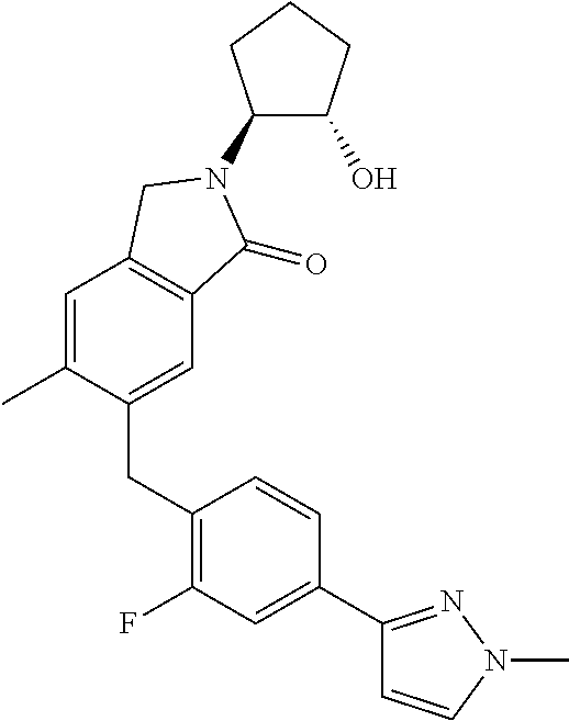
C1=C(C)C(CC2=C(F)C=C(C3=NN(C)C=C3)C=C2)=CC2=C1CN(C1C(O)CCC1)C2=O
